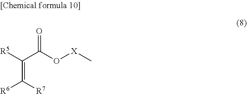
C(=C([R7])[R6])(C(=O)O[X]C)[R5]
